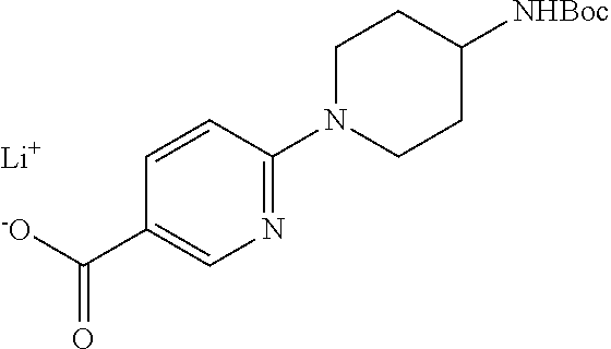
[Li].N1=C(N2CCC([NHBoc])CC2)C=CC(C([-O])=O)=C1
